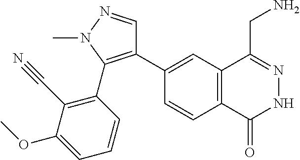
C1(C2=C(C3=C(C#N)C(OC)=CC=C3)N(C)N=C2)=CC2=C(C=C1)C(=O)NN=C2CN
